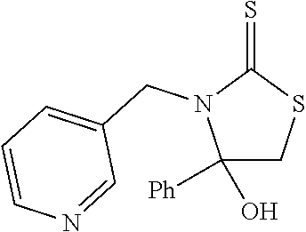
C1(O)([Ph])CSC(=S)N1CC1=CC=CN=C1
